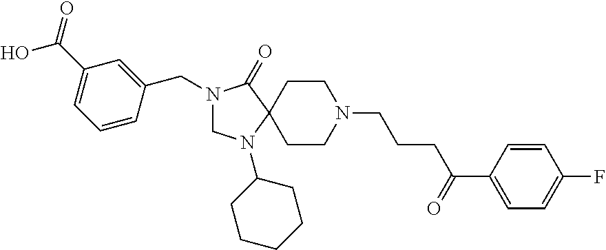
C1CN(CCCC(C2=CC=C(F)C=C2)=O)CCC12C(=O)N(CC1=CC(C(=O)O)=CC=C1)CN2C1CCCCC1
